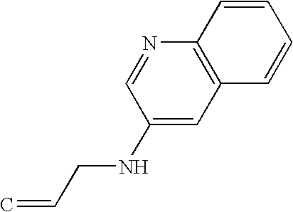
C(NC1=CC2=C(N=C1)C=CC=C2)C=C
